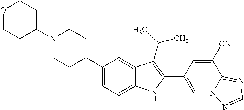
N1(C2CCOCC2)CCC(C2=CC=C3C(=C2)C(C(C)C)=C(C2=CN4C(=NC=N4)C([CN])=C2)N3)CC1
